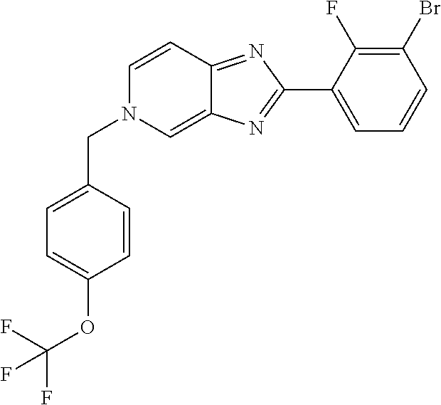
C1(C2=NC3=CN(CC4=CC=C(OC(F)(F)F)C=C4)C=CC3=N2)=CC=CC(Br)=C1F
